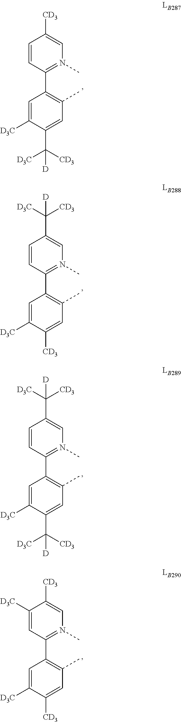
C1([D3C])=CC(C2=N(C)C=C([CD3])C=C2)=C(C)C=C1C([CD3])([D3C])[D].C1([D3C])=CC(C2=N(C)C=C(C([CD3])([D3C])[D])C=C2)=C(C)C=C1[CD3].C1([D3C])=CC(C2=N(C)C=C(C([CD3])([D3C])[D])C=C2)=C(C)C=C1C([CD3])([D3C])[D].C1([D3C])=CC(C2=N(C)C=C([CD3])C([D3C])=C2)=C(C)C=C1[CD3]
